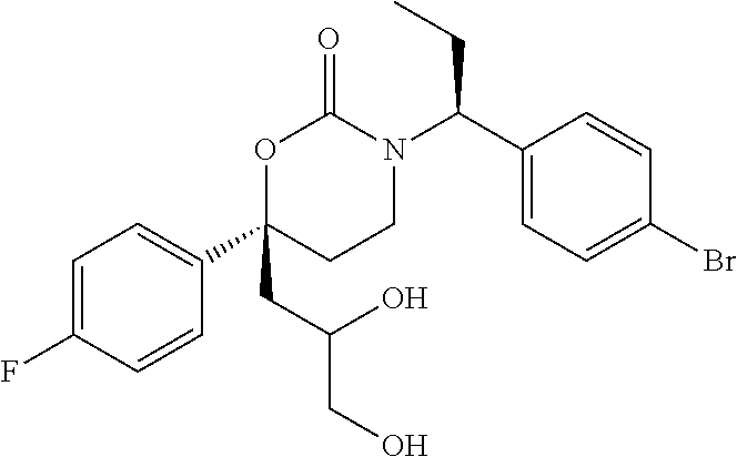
O1C(C2=CC=C(F)C=C2)(CC(CO)O)CCN(C(C2=CC=C(Br)C=C2)CC)C1=O
